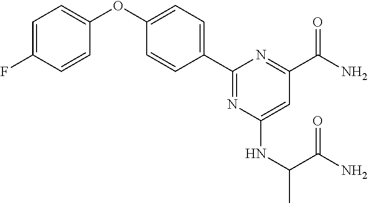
C1=C(F)C=CC(OC2=CC=C(C3=NC(NC(C(=O)N)C)=CC(C(N)=O)=N3)C=C2)=C1
